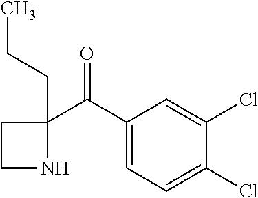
CCCC1(C(=O)C2=CC=C(Cl)C(Cl)=C2)CCN1
